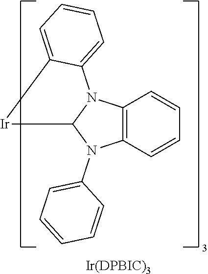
C12=C(C=CC=C1)N(C1=CC=CC=C1)C1N2C2=CC=CC=C2[Ir]1.[Ir(DPBIC)3]
